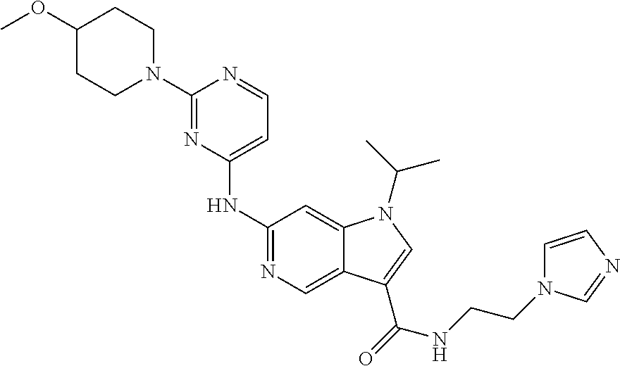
COC1CCN(C2=NC(NC3=NC=C4C(=C3)N(C(C)C)C=C4C(=O)NCCN3C=CN=C3)=CC=N2)CC1
